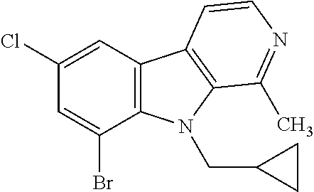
C12=C(N(CC3CC3)C3=C1C=CN=C3C)C(Br)=CC(Cl)=C2
